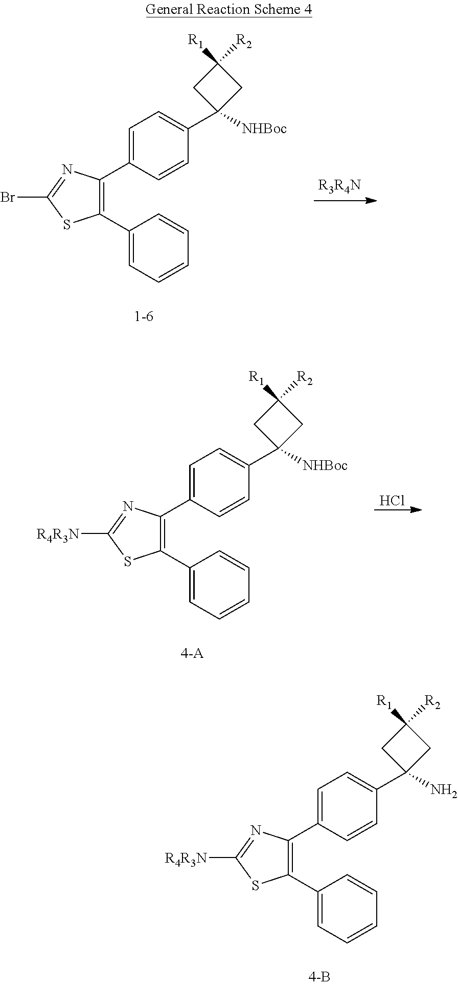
C1(C2=CC=CC=C2)=C(C2=CC=C(C3([NHBoc])CC([R2])([R1])C3)C=C2)N=C(Br)S1.C1(C2=CC=CC=C2)=C(C2=CC=C(C3([NHBoc])CC([R2])([R1])C3)C=C2)N=C([R4R3N])S1.Cl.C1(C2=CC=CC=C2)=C(C2=CC=C(C3(N)CC([R2])([R1])C3)C=C2)N=C([R4R3N])S1
